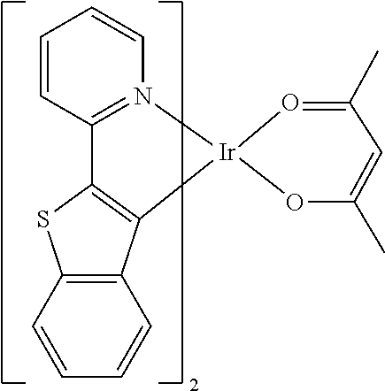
C1=CC=CC2=N1[Ir]1(C3=C2SC2=C3C=CC=C2)OC(C)=CC(C)=O1
